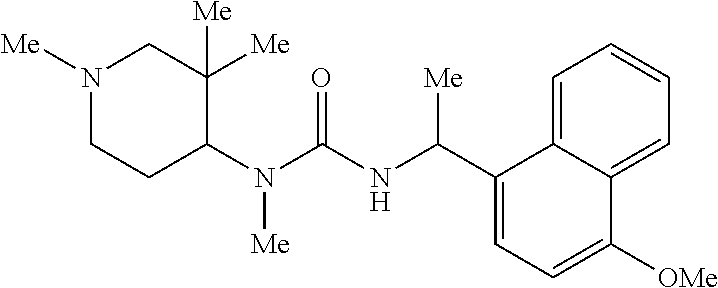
N1([Me])CCC(N(C(=O)NC(C2=CC=C([OMe])C3=CC=CC=C23)[Me])[Me])C([Me])([Me])C1
